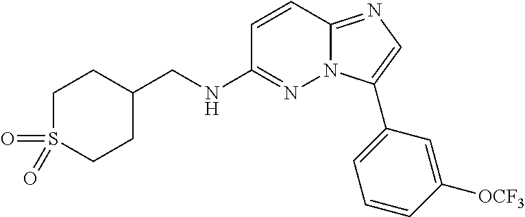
C1C(CNC2=NN3C(=NC=C3C3=CC=CC([OCF3])=C3)C=C2)CCS(=O)(=O)C1
